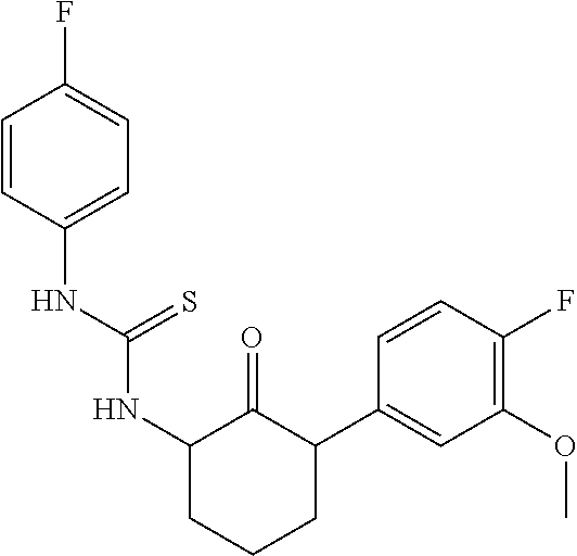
C1(C2C(=O)C(NC(NC3=CC=C(F)C=C3)=S)CCC2)=CC(OC)=C(F)C=C1
